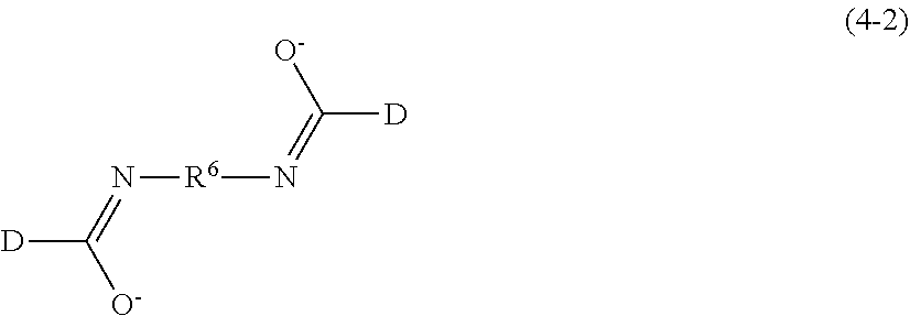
[O-]C(=N[R6]N=C([D])[O-])[D]
